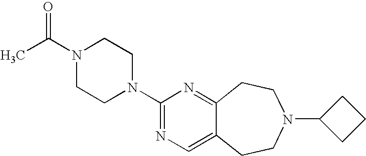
N1(C(C)=O)CCN(C2=NC=C3C(=N2)CCN(C2CCC2)CC3)CC1
